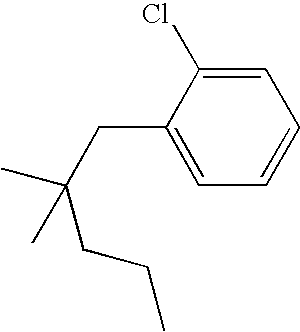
C1(CC(C)(CCC)C)=CC=CC=C1Cl
